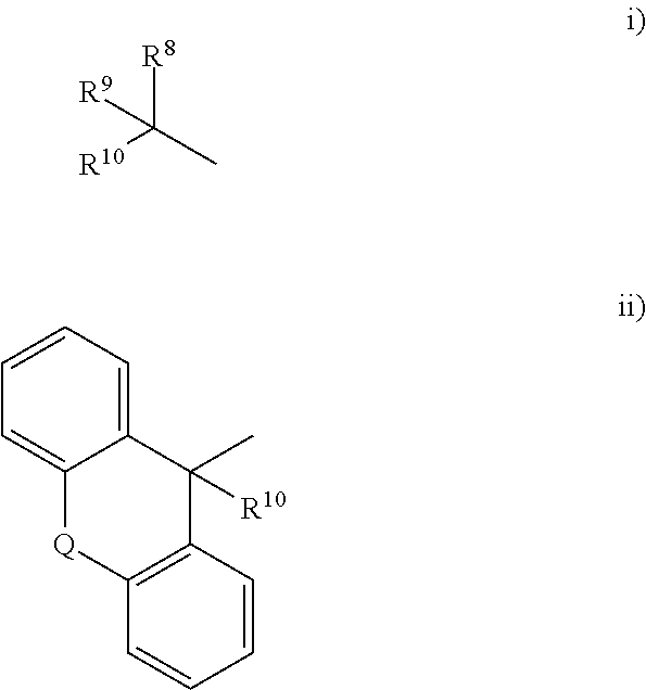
[R8]C(C)([R10])[R9].C12=CC=CC=C1C(C)([R10])C1=C([Q]2)C=CC=C1
